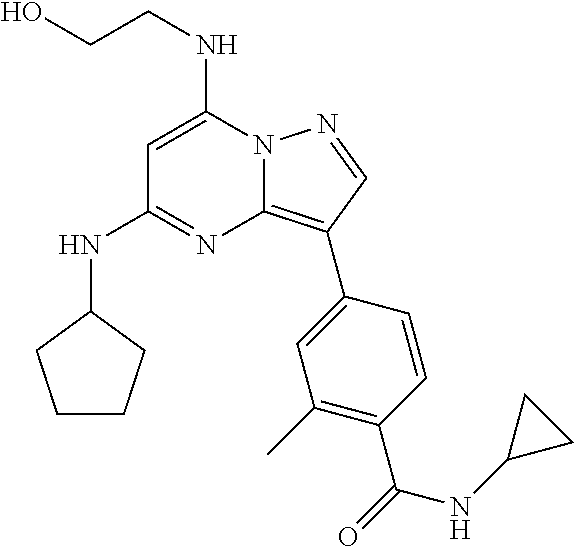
C(O)CNC1=CC(NC2CCCC2)=NC2=C(C3=CC(C)=C(C(=O)NC4CC4)C=C3)C=NN12
